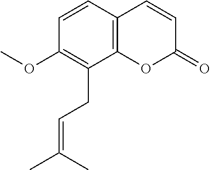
C12=C(C=CC(OC)=C1CC=C(C)C)C=CC(=O)O2
